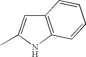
C12=C(NC(C)=C1)C=CC=C2
